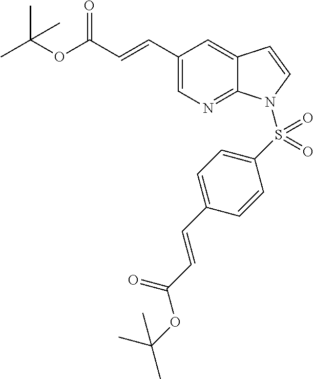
C(OC(C=CC1=CN=C2C(=C1)C=CN2S(C1=CC=C(C=CC(OC(C)(C)C)=O)C=C1)(=O)=O)=O)(C)(C)C
